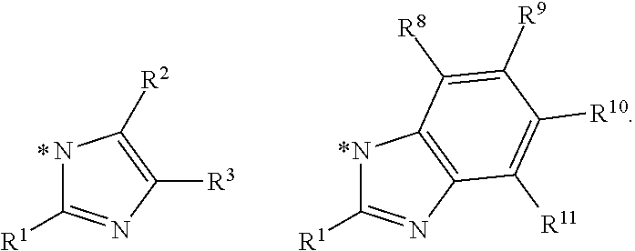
N1C([R1])=NC2=C1C([R8])=C([R9])C([R10])=C2[R11].N1C([R1])=NC([R3])=C1[R2]
